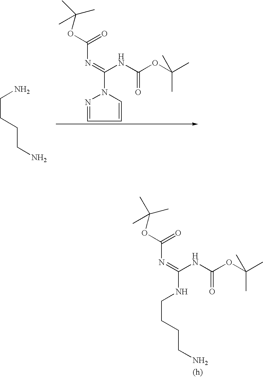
N1(C(NC(=O)OC(C)(C)C)=NC(OC(C)(C)C)=O)N=CC=C1.C(CCCN)N.C(NC(=O)OC(C)(C)C)(=NC(OC(C)(C)C)=O)NCCCCN
